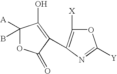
N1=C([Y])OC([X])=C1C1=C(O)C([A])(B)OC1=O
